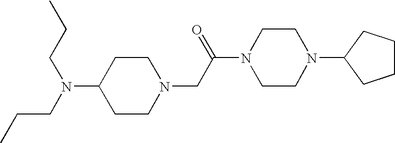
C1CN(CC(N2CCN(C3CCCC3)CC2)=O)CCC1N(CCC)CCC
